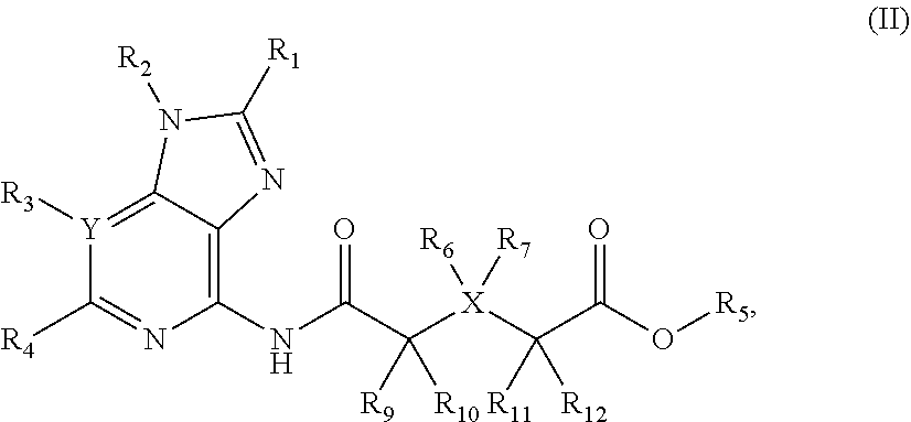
[Y]1([R3])=C2C(=C(NC(C([X](C([R11])([R12])C(O[R5])=O)([R6])[R7])([R9])[R10])=O)N=C1[R4])N=C([R1])N2[R2]
